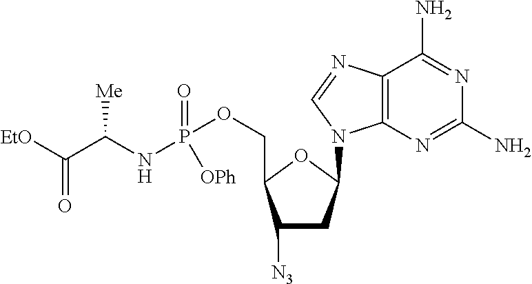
C1([N3])CC(N2C3=C(C(N)=NC(N)=N3)N=C2)OC1COP(NC(C([EtO])=O)[Me])(=O)[OPh]
